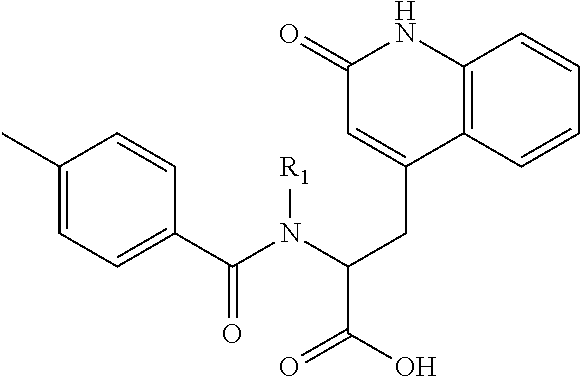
C1(C)=CC=C(C(N(C(CC2=CC(=O)NC3=C2C=CC=C3)C(O)=O)[R1])=O)C=C1
